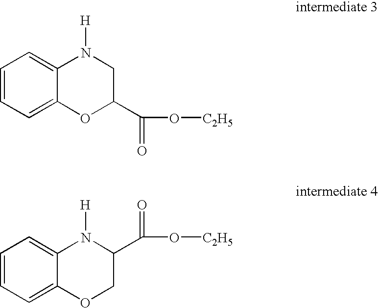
C1=CC=C2C(=C1)N([H])CC(C(O[C2H5])=O)O2.C1=CC=C2C(=C1)N([H])C(C(O[C2H5])=O)CO2
